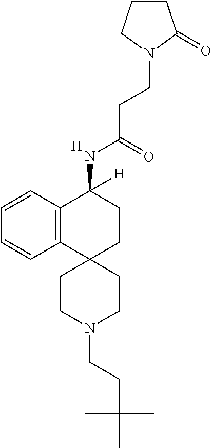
[H].C12=C(C=CC=C1)C(NC(CCN1C(=O)CCC1)=O)([H])CCC21CCN(CCC(C)(C)C)CC1
